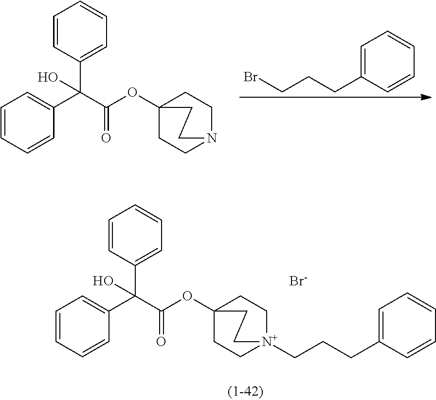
C1=CC=CC(C(C(=O)OC23CCN(CC2)CC3)(C2=CC=CC=C2)O)=C1.BrCCCC1=CC=CC=C1.C1=CC=CC(C(C(=O)OC23CC[N+](CCCC4=CC=CC=C4)(CC2)CC3)(C2=CC=CC=C2)O)=C1.[Br-]
